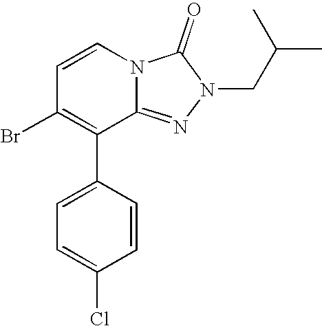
C1=C(C2=C(Br)C=CN3C2=NN(CC(C)C)C3=O)C=CC(Cl)=C1
